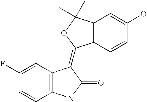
C12=C(C=CC(O)=C1)C(=C1C3=C(C=CC(F)=C3)NC1=O)OC2(C)C
